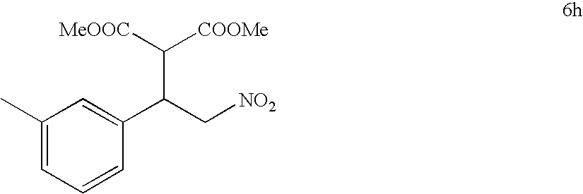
C1(C)=CC=CC(C(C[NO2])C([MeOOC])[COOMe])=C1
